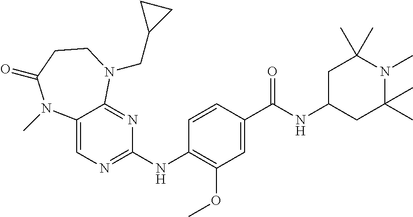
C12=CN=C(NC3=C(OC)C=C(C(NC4CC(C)(C)N(C)C(C)(C)C4)=O)C=C3)N=C1N(CC1CC1)CCC(=O)N2C
